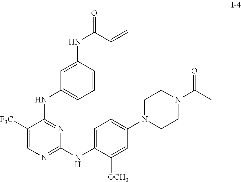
C1(NC(=O)C=C)=CC(NC2=NC(NC3=CC=C(N4CCN(C(C)=O)CC4)C=C3[OCH3])=NC=C2[F3C])=CC=C1
